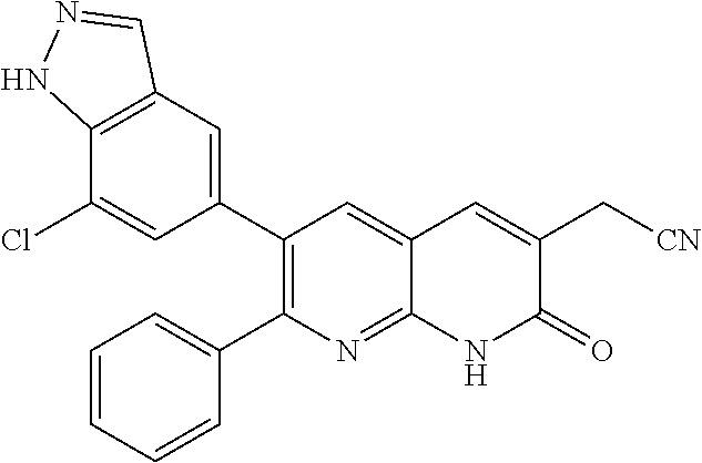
C12=C(C=C(C3=C(C4=CC=CC=C4)N=C4C(=C3)C=C(C[CN])C(=O)N4)C=C1Cl)C=NN2
